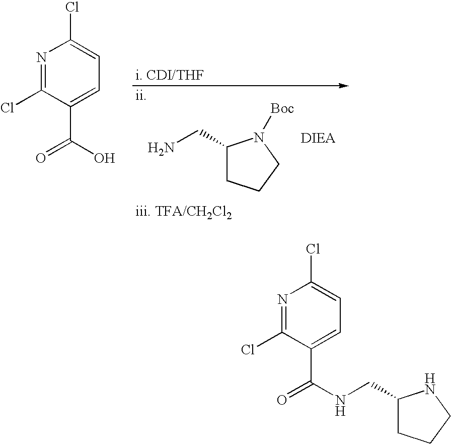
N1=C(Cl)C(C(O)=O)=CC=C1Cl.C1(CN)CCCN1[Boc].N1=C(Cl)C(C(NCC2CCCN2)=O)=CC=C1Cl
